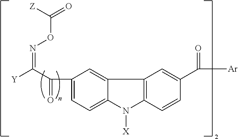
N(=C(C(=O)C1=CC=C2C(=C1)C1=C(N2[X])C=CC(C(=O)[Ar])=C1)[Y])OC(=O)[Z]
